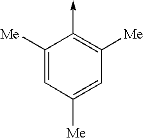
C1([Me])=CC([Me])=CC([Me])=C1->C
